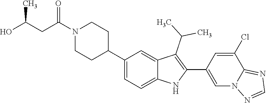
N1(C(CC(C)O)=O)CCC(C2=CC=C3C(=C2)C(C(C)C)=C(C2=CN4C(=NC=N4)C(Cl)=C2)N3)CC1
